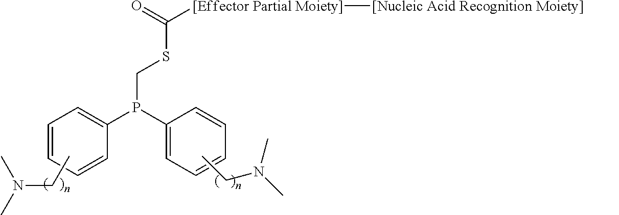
C1=CC=CC(P(C2=CC=CC=C2)CSC([[Effector Partial Moiety]][[Nucleic Acid Recognition Moiety]])=O)=C1.CCN(C)C.CCN(C)C
